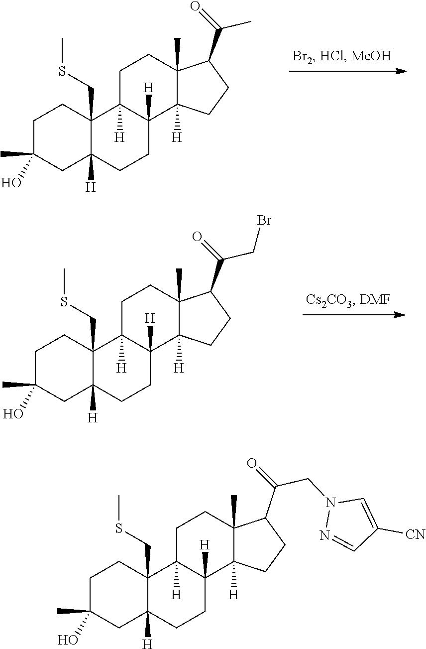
C1C(C)(O)CC2([H])C(CSC)(C1)C1([H])C([H])(CC2)C2([H])C(C)(CC1)C(C(=O)C)CC2.C1C(C)(O)CC2([H])C(CSC)(C1)C1([H])C([H])(CC2)C2([H])C(C)(CC1)C(C(=O)CBr)CC2.C1C(C)(O)CC2([H])C(CSC)(C1)C1([H])C([H])(CC2)C2([H])C(C)(CC1)C(C(=O)CN1N=CC([CN])=C1)CC2
